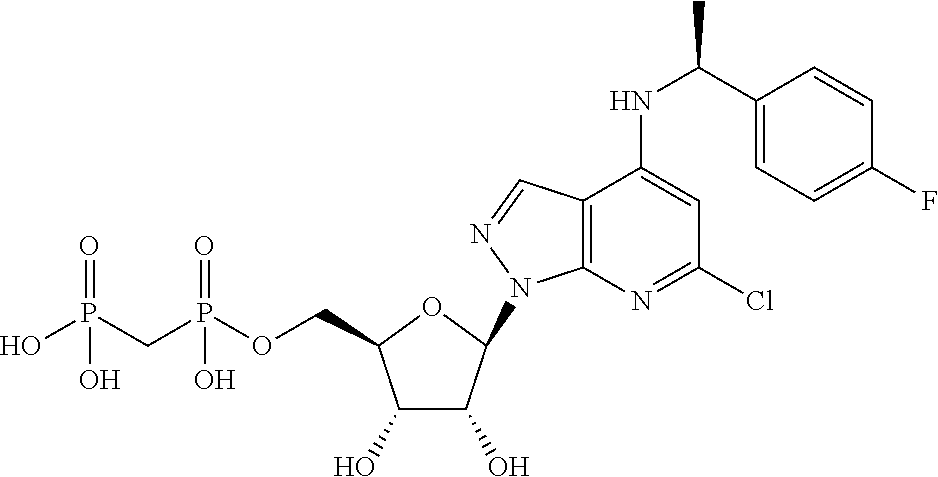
C1(O)C(O)C(N2C3=C(C=N2)C(NC(C2=CC=C(F)C=C2)C)=CC(Cl)=N3)OC1COP(CP(O)(=O)O)(=O)O
